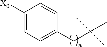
C1([X0])=CC=C(CC(C)(C)C)C=C1
